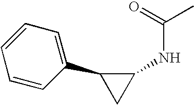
C1(C2=CC=CC=C2)CC1NC(C)=O
